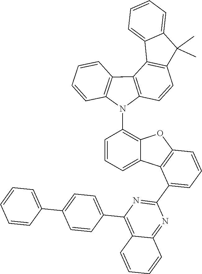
N1=C(C2=CC=CC3=C2C2=CC=CC(N4C5=C(C6=C4C=CC=C6)C4=C(C=C5)C(C)(C)C5=CC=CC=C45)=C2O3)N=C2C(=C1C1=CC=C(C3=CC=CC=C3)C=C1)C=CC=C2
